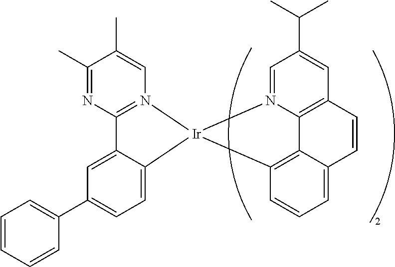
C12=N(C=C(C)C(C)=N1)[Ir]1(C3=CC=C(C4=CC=CC=C4)C=C23)C2=C3C4=C(C=C(C(C)C)C=N41)C=CC3=CC=C2
